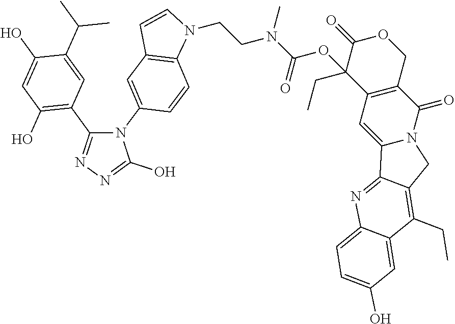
N1(CCN(C(OC2(CC)C3=C(COC2=O)C(=O)N2C(=C3)C3=NC4=CC=C(O)C=C4C(CC)=C3C2)=O)C)C=CC2=C1C=CC(N1C(C3=C(O)C=C(O)C(C(C)C)=C3)=NN=C1O)=C2
